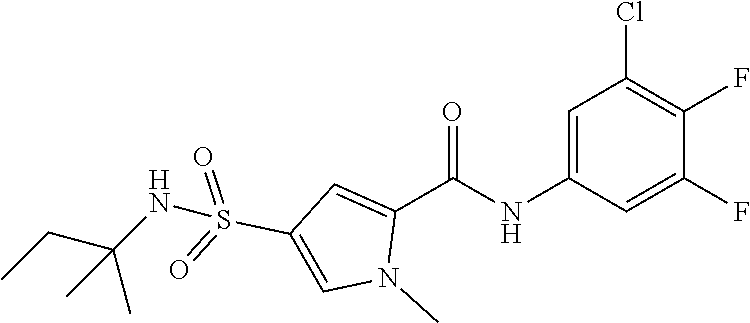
C1=C(NC(C2=CC(S(=O)(=O)NC(C)(CC)C)=CN2C)=O)C=C(F)C(F)=C1Cl
